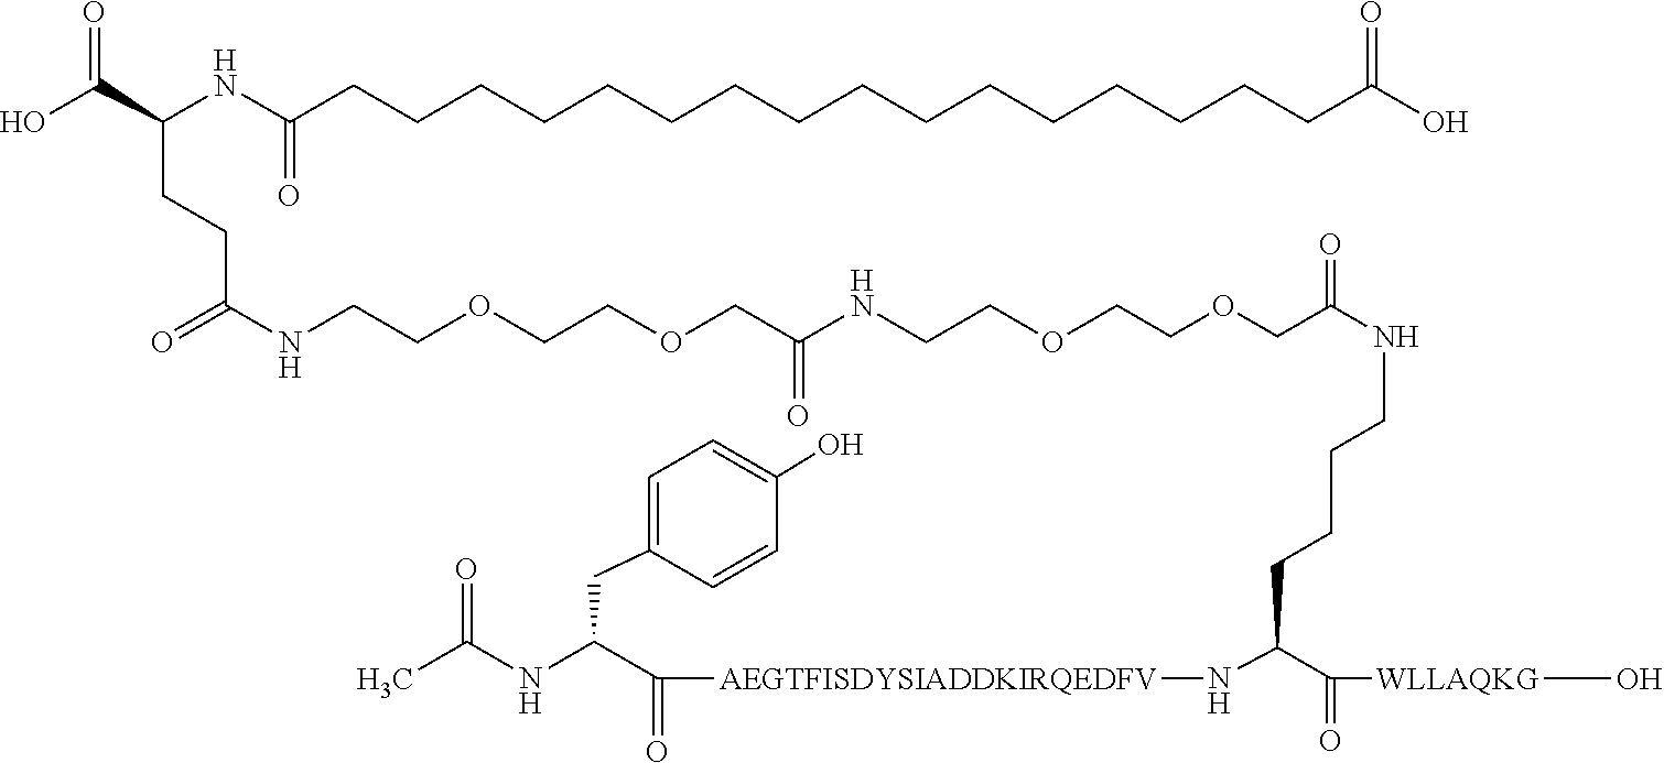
C(COCC(NCCCCC(C(=O)[WLLAQKG]O)N[AEGTFISDYSIADDKIRQEDFV]C(C(NC(C)=O)CC1=CC=C(O)C=C1)=O)=O)OCCNC(COCCOCCNC(=O)CCC(C(O)=O)NC(CCCCCCCCCCCCCCCCC(O)=O)=O)=O
